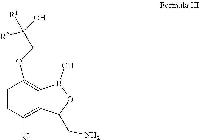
C1=CC(OCC(O)([R1])[R2])=C2C(=C1[R3])C(CN)OB2O
